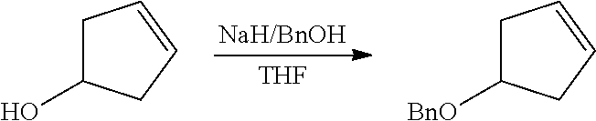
[THF].C1C(O)CC=C1.C1C([BnO])CC=C1
